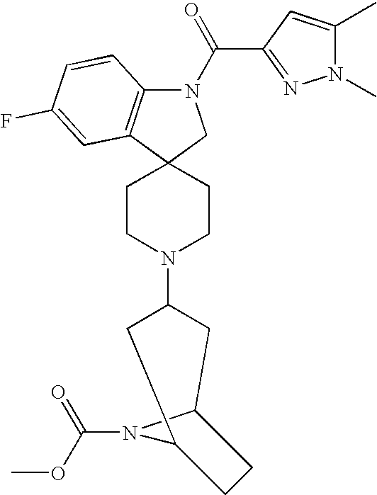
N1(C(C2=NN(C)C(C)=C2)=O)C2=C(C3(C1)CCN(C1CC4N(C(OC)=O)C(C1)CC4)CC3)C=C(F)C=C2
